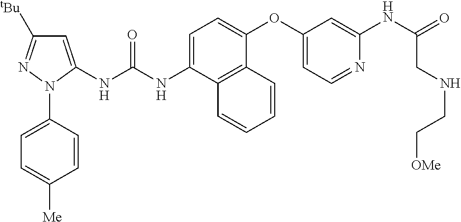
C1=C(NC(NC2=CC([tBu])=NN2C2=CC=C([Me])C=C2)=O)C2=C(C(OC3=CC=NC(NC(=O)CNCC[OMe])=C3)=C1)C=CC=C2
